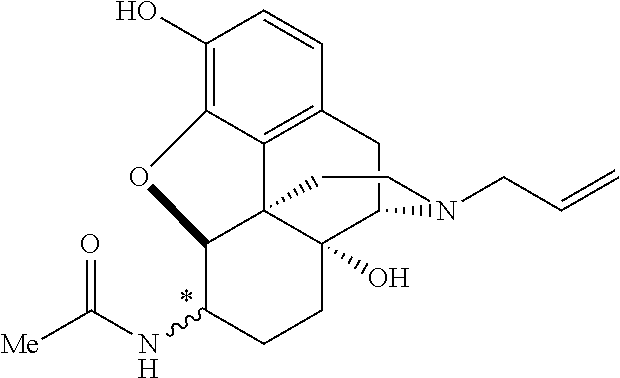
C1(O)=C2C3=C(C=C1)CC1C4(O)C3(C(C(NC([Me])=O)CC4)O2)CCN1CC=C
